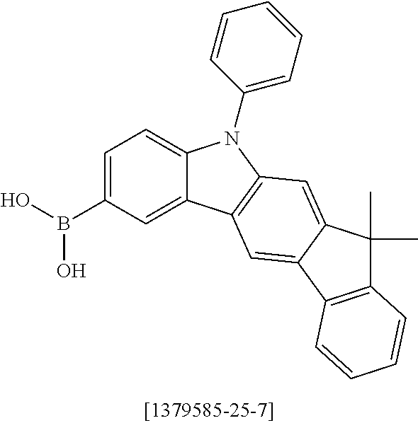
C1=C(B(O)O)C=C2C(=C1)N(C1=CC=CC=C1)C1=C2C=C2C(=C1)C(C)(C)C1=C2C=CC=C1
